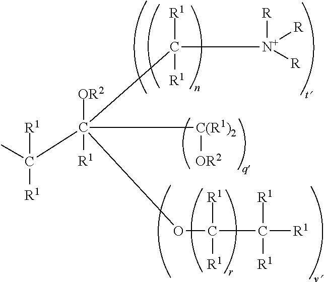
C([R1])([R1])(C([C(R1)2][OR2])([OR2])([R1])(C([R1])([R1])[N+]([R])([R])[R])OC([R1])([R1])C([R1])([R1])[R1])C
